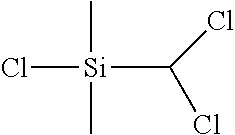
Cl[Si](C(Cl)Cl)(C)C
